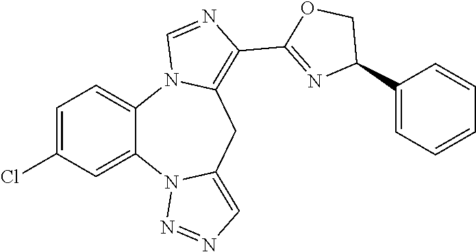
C1=C(Cl)C=C2C(=C1)N1C(=C(C3=NC(C4=CC=CC=C4)CO3)N=C1)CC1=CN=NN21
